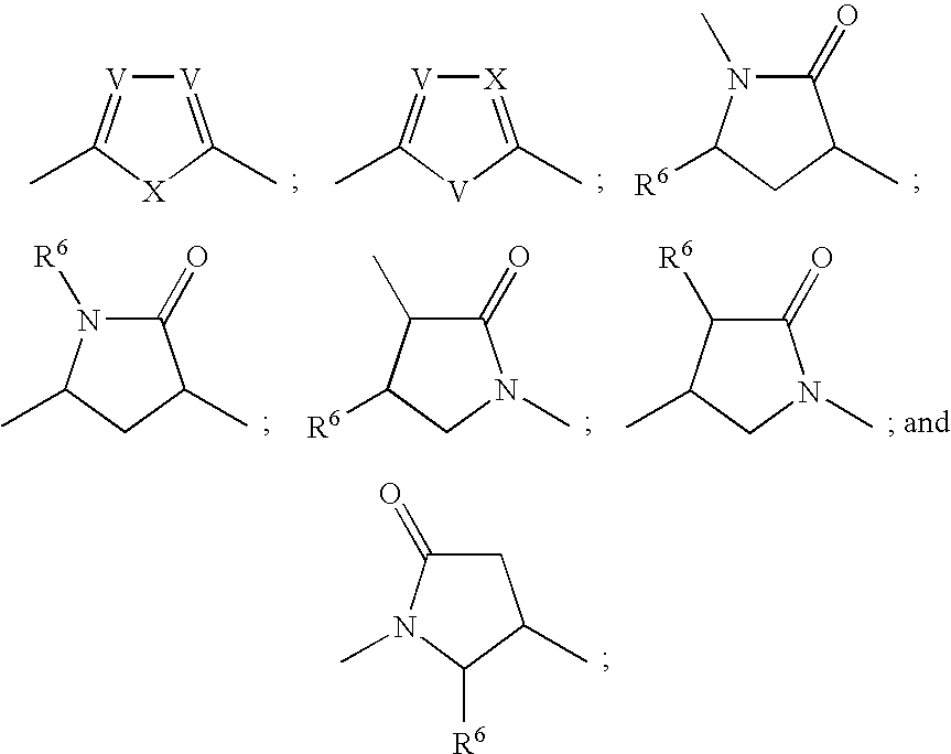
[V]1=C(C)[X]C(C)=[V]1.[X]1=C(C)[V]C(C)=[V]1.C1(=O)N(C)C([R6])CC1C.C1(=O)N([R6])C(C)CC1C.C1(=O)C(C)C([R6])CN1C.C1(=O)C([R6])C(C)CN1C.C1C(=O)N(C)C([R6])C1C
